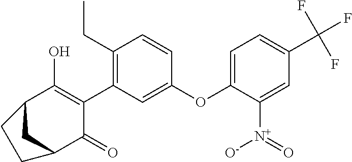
C1(OC2=CC=C(C(F)(F)F)C=C2[N+](=O)[O-])=CC(C2=C(O)C3CC(C2=O)CC3)=C(CC)C=C1
